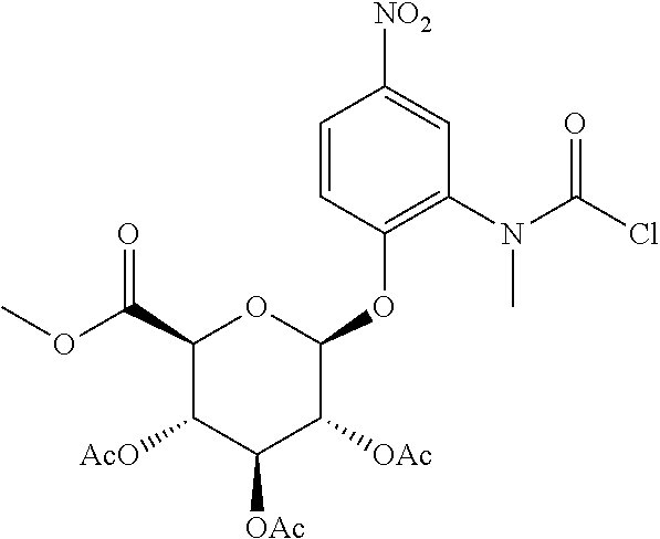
C1(C(OC)=O)C([AcO])C([OAc])C([OAc])C(OC2=C(N(C)C(Cl)=O)C=C([NO2])C=C2)O1
